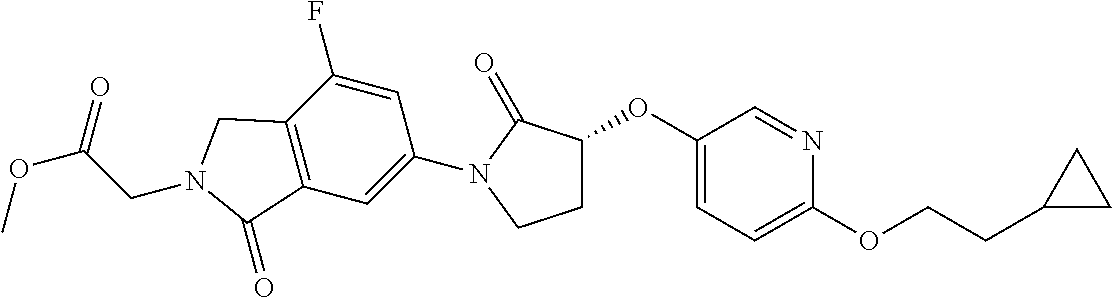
C1(OC2CCN(C3=CC4=C(C(F)=C3)CN(CC(OC)=O)C4=O)C2=O)=CC=C(OCCC2CC2)N=C1
